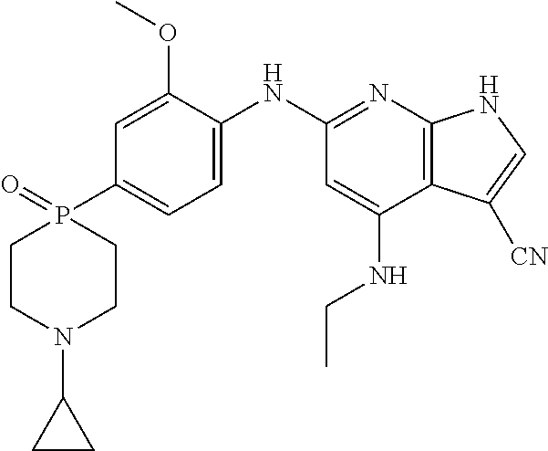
C1=C(OC)C(NC2=NC3=C(C(NCC)=C2)C([CN])=CN3)=CC=C1P1(=O)CCN(C2CC2)CC1
